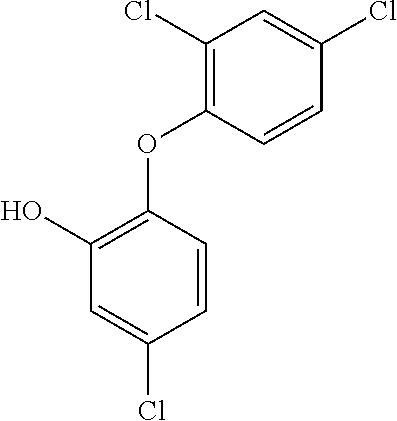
C1(OC2=C(Cl)C=C(Cl)C=C2)=C(O)C=C(Cl)C=C1
